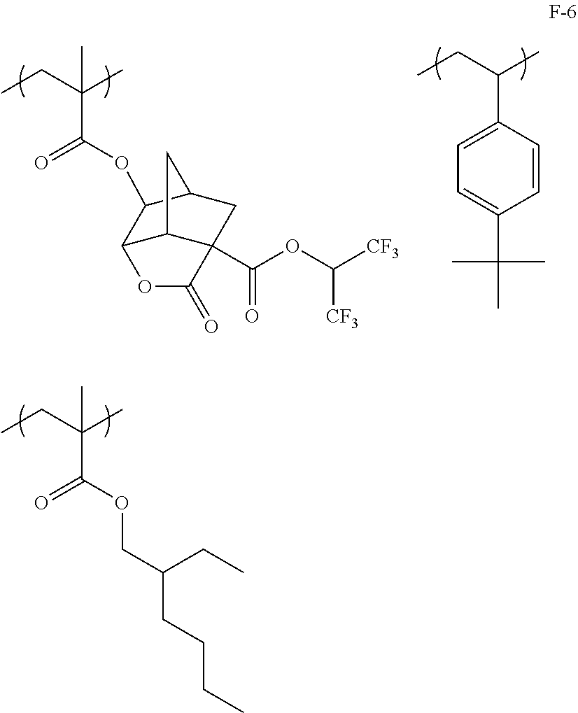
C(C(OCC(CC)CCCC)=O)(CC)(C)C.C(C)C(C)C1=CC=C(C(C)(C)C)C=C1.C(C(OC1C2C3C(C(=O)OC([CF3])[CF3])(CC1C3)C(=O)O2)=O)(CC)(C)C
